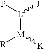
[L]([M]([K])[R])(P)[J]
